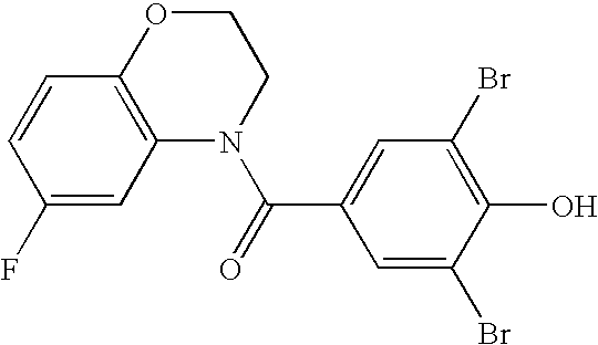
N1(C(=O)C2=CC(Br)=C(O)C(Br)=C2)CCOC2=C1C=C(F)C=C2
